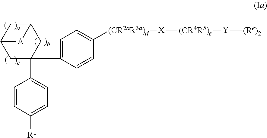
C1(C2=CC=C([R1])C=C2)(C2=CC=C([(CR2aR3a)d][X][(CR4R5)e][Y][(Re)2])C=C2)CC2CC(C1)[A]2
